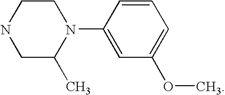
C1=CC(N2CCNCC2C)=CC(OC)=C1
